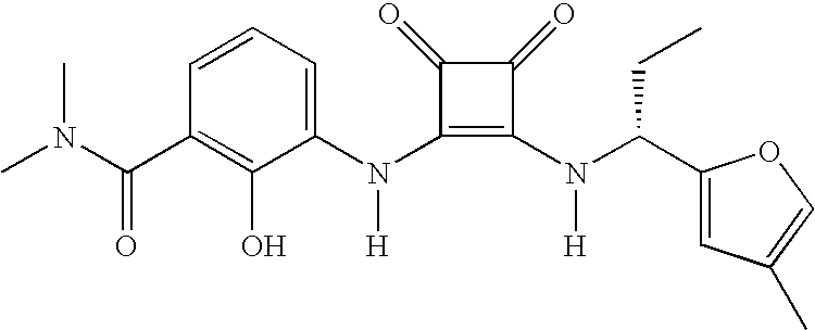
N(C1=C(N(C2=CC=CC(C(N(C)C)=O)=C2O)[H])C(=O)C1=O)([H])C(C1=CC(C)=CO1)CC
